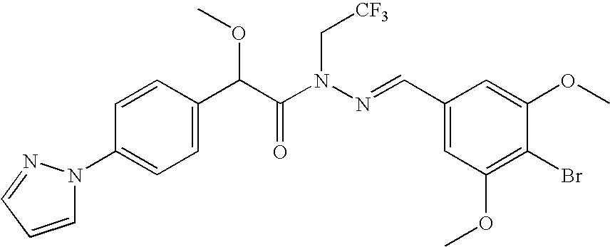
C1=CC(C(C(N(N=CC2=CC(OC)=C(Br)C(OC)=C2)C[CF3])=O)OC)=CC=C1N1C=CC=N1
